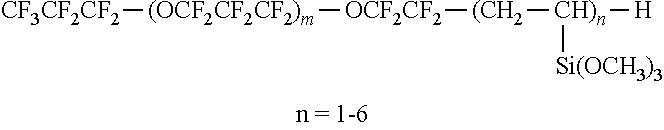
[CF3CF2CF2][(OCF2CF2CF2)m][OCF2CF2][(CH2][CH)n]([H])[Si(OCH3)3]
